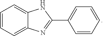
C1=CC=C2C(=C1)NC(C1=CC=CC=C1)=N2
